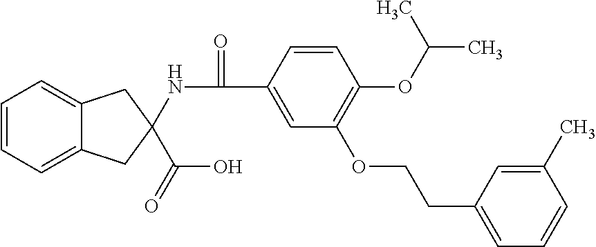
C12=CC=CC=C1CC(C(O)=O)(NC(=O)C1=CC(OCCC3=CC=CC(C)=C3)=C(OC(C)C)C=C1)C2
